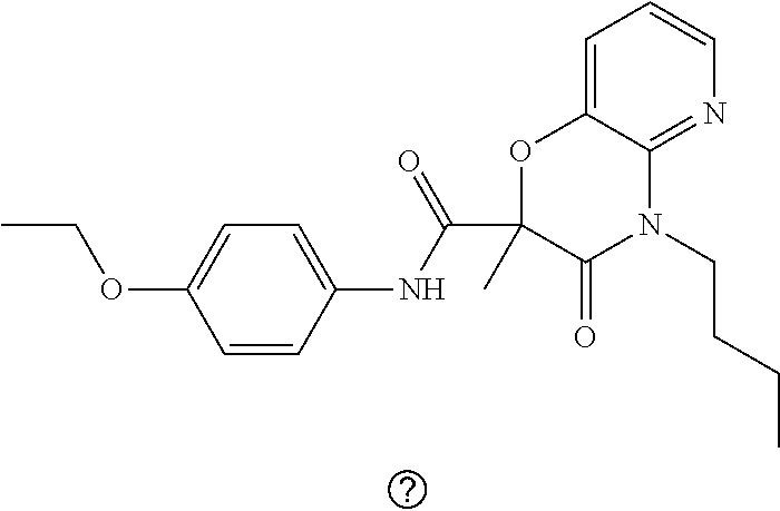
C1=CC(NC(C2(C)C(=O)N(CCCC)C3=NC=CC=C3O2)=O)=CC=C1OCC
